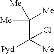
C(C([Me])([Pyd])Cl)([Me])([Me])[Me]
